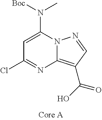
C1=C(N(C)[Boc])N2C(=C(C(O)=O)C=N2)N=C1Cl
